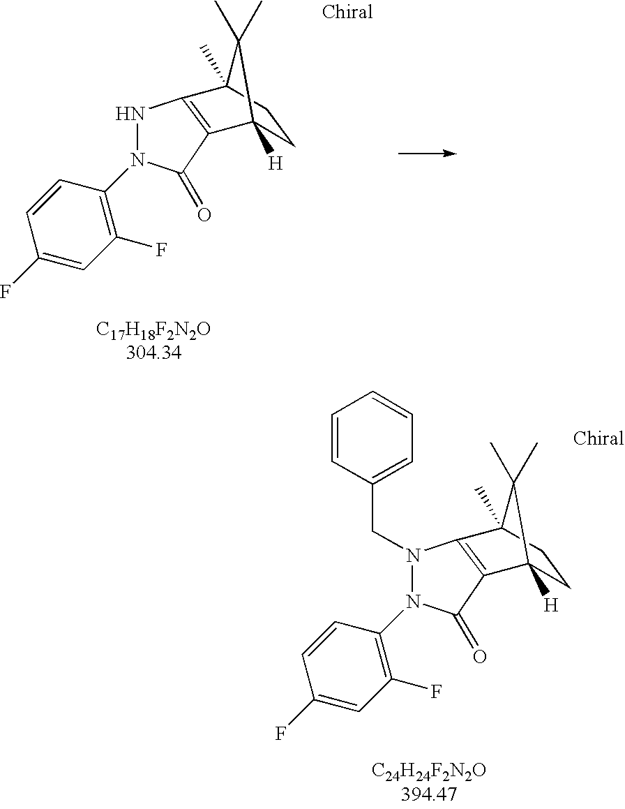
N1(CC2=CC=CC=C2)N(C2=C(F)C=C(F)C=C2)C(=O)C2=C1C1(C)CCC2([H])C1(C)C.[C24H24F2N2O394.47].N1N(C2=C(F)C=C(F)C=C2)C(=O)C2=C1C1(C)CCC2([H])C1(C)C.[C17H18F2N2O304.34]
